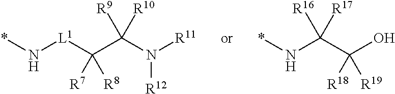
*N[L1]C(C(N([R11])[R12])([R9])[R10])([R7])[R8].*NC(C(O)([R19])[R18])([R16])[R17]
